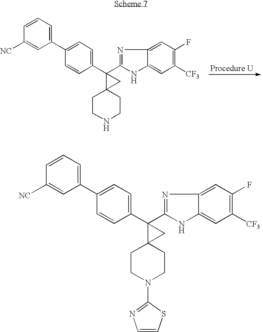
C1(C2=CC=CC([NC])=C2)=CC=C(C2(C3=NC4=CC(F)=C([CF3])C=C4N3)C3(CCNCC3)C2)C=C1.C1(C2=CC=CC([NC])=C2)=CC=C(C2(C3=NC4=CC(F)=C([CF3])C=C4N3)C3(CCN(C4=NC=CS4)CC3)C2)C=C1
